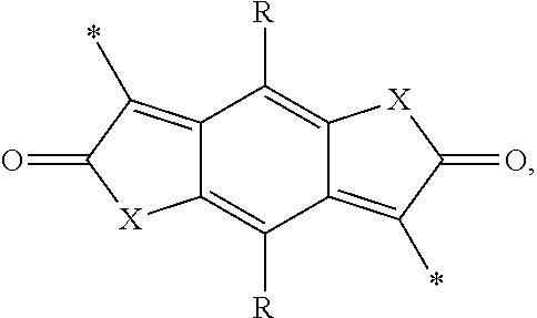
C12=C(*)C(=O)[X]C1=C([R])C1=C(*)C(=O)[X]C1=C2[R]
